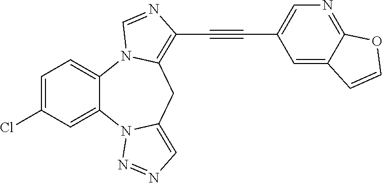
C1=C(Cl)C=C2C(=C1)N1C(=C(C#CC3=CN=C4C(=C3)C=CO4)N=C1)CC1=CN=NN21
